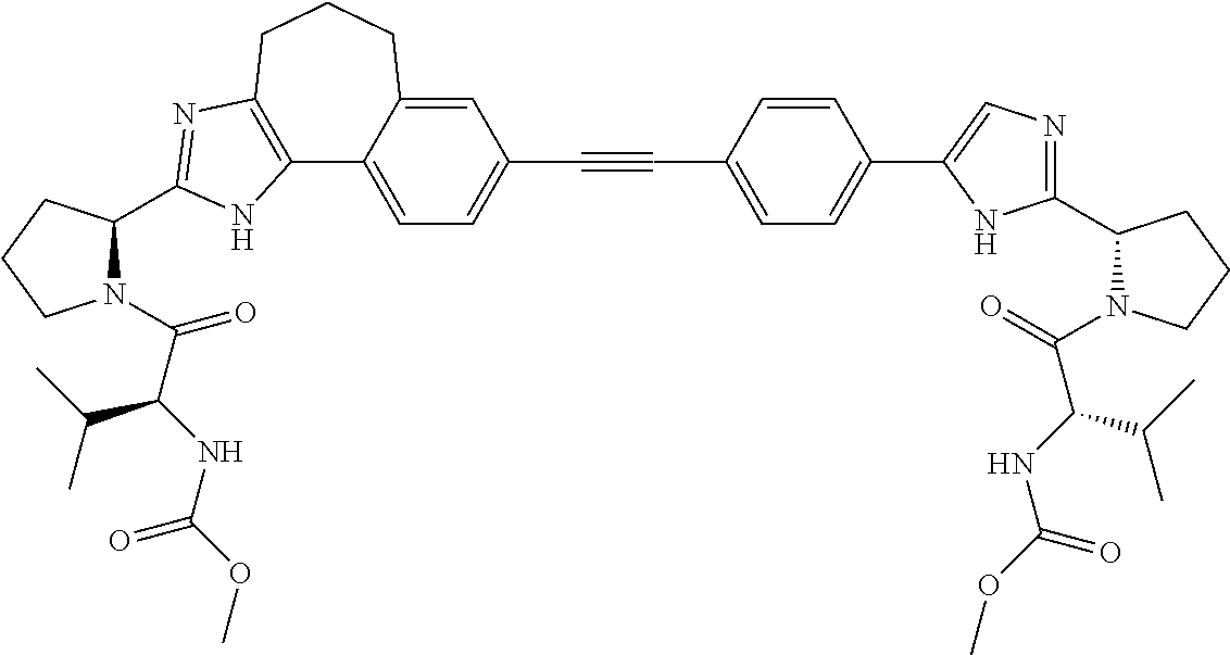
C1(C2=CC=C(C#CC3=CC=C4C(=C3)CCCC3=C4NC(C4N(C(C(NC(OC)=O)C(C)C)=O)CCC4)=N3)C=C2)=CN=C(C2N(C(=O)C(NC(OC)=O)C(C)C)CCC2)N1
